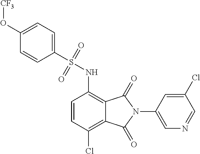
C1=CC(Cl)=C2C(=C1NS(C1=CC=C(O[CF3])C=C1)(=O)=O)C(=O)N(C1=CN=CC(Cl)=C1)C2=O
